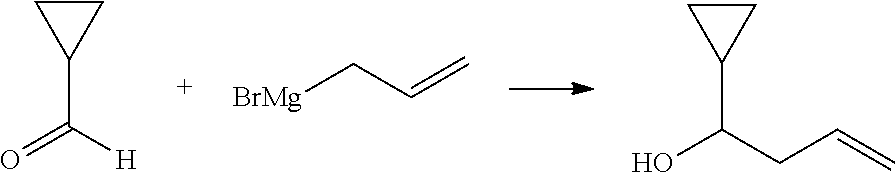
C1(C([H])=O)CC1.[BrMg]CC=C.C1(C(CC=C)O)CC1
